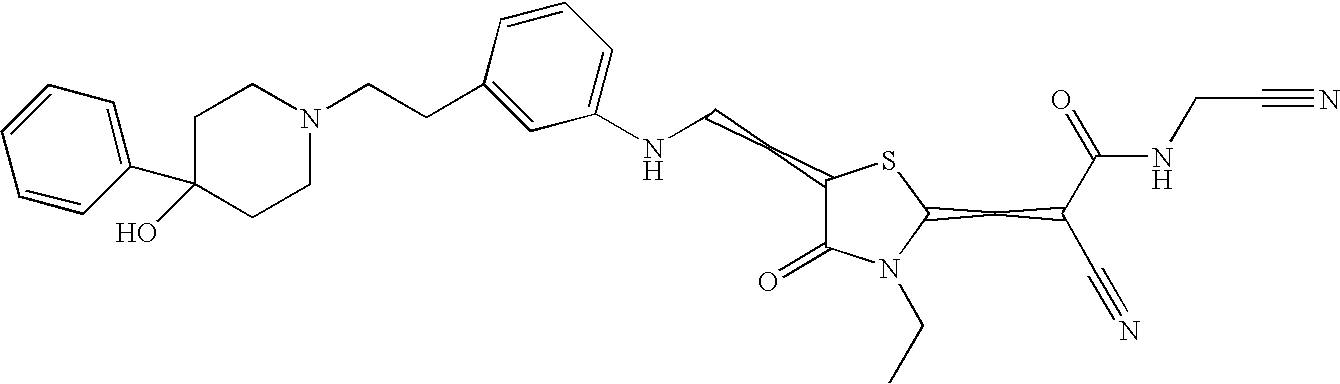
C1(NCCC2C(=O)N(CC)C(CC(C#N)C(=O)NCC#N)S2)=CC=CC(CCN2CCC(C3=CC=CC=C3)(O)CC2)=C1
